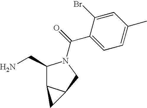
C1(CN)C2C(CN1C(=O)C1=CC=C(C)C=C1Br)C2
